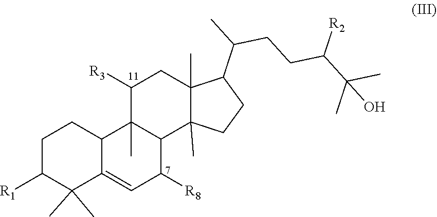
C1C([R1])C(C)(C)C2=CC([R8])C3C4(C)CCC(C(C)CCC(C(C)(C)O)[R2])C4(C)CC([R3])C3(C)C2C1
